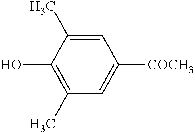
C1(C)=C(O)C(C)=CC([COCH3])=C1
